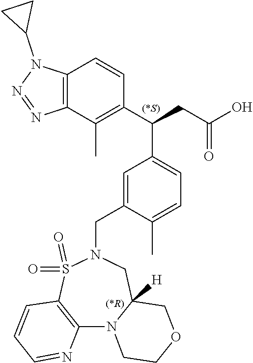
C12=C(C(C)=C(C(CC(O)=O)C3=CC=C(C)C(CN4S(=O)(=O)C5=C(N6C([H])(C4)COCC6)N=CC=C5)=C3)C=C1)N=NN2C1CC1.[(*R)]
